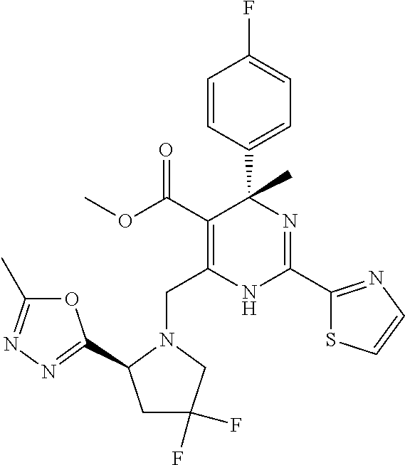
C(C1=C(C(=O)OC)C(C2=CC=C(F)C=C2)(C)N=C(C2=NC=CS2)N1)N1CC(F)(F)CC1C1=NN=C(C)O1
